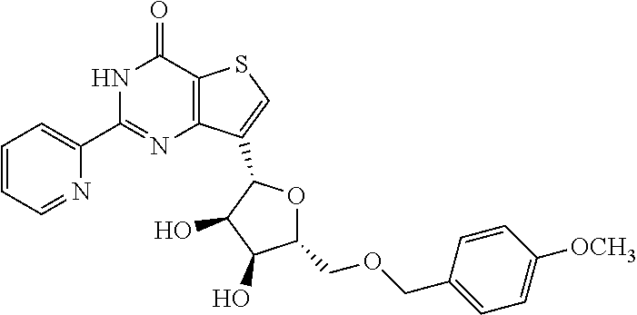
N1=C(C2=CC=CC=N2)NC(=O)C2=C1C(C1OC(COCC3=CC=C([OCH3])C=C3)C(O)C1O)=CS2
